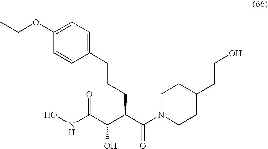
ONC(C(C(C(N1CCC(CCO)CC1)=O)CCCC1=CC=C(OCC)C=C1)O)=O
